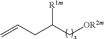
[OR2m]CC(CC=C)[R1m]
